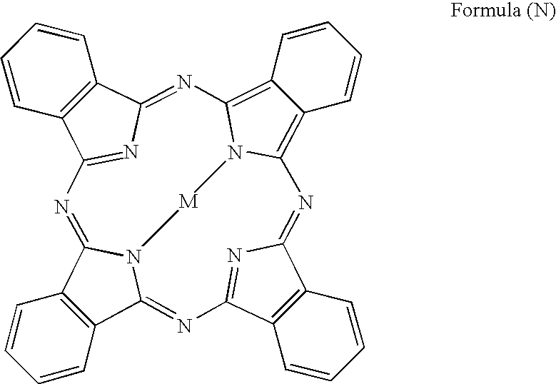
C12=C(C3=NC4=NC(=NC5=C6C(=C(N5C)N=C5C7=C(C(=N5)N=C1N3C)C=CC=C7)C=CC=C6)C1=C4C=CC=C1)C=CC=C2
